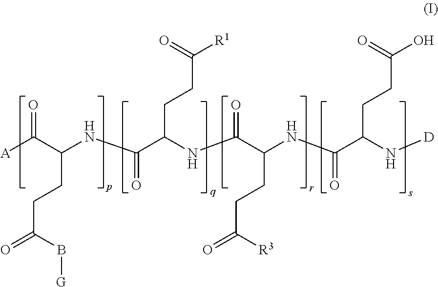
[A]C(C(NC(C(NC(=O)C(NC(=O)C(N[D])CCC(O)=O)CCC(=O)[R3])CCC([R1])=O)=O)CCC(=O)B[G])=O
